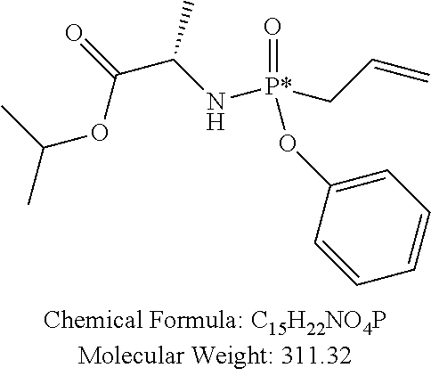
O([P*](CC=C)(NC(C(=O)OC(C)C)C)=O)C1=CC=CC=C1
